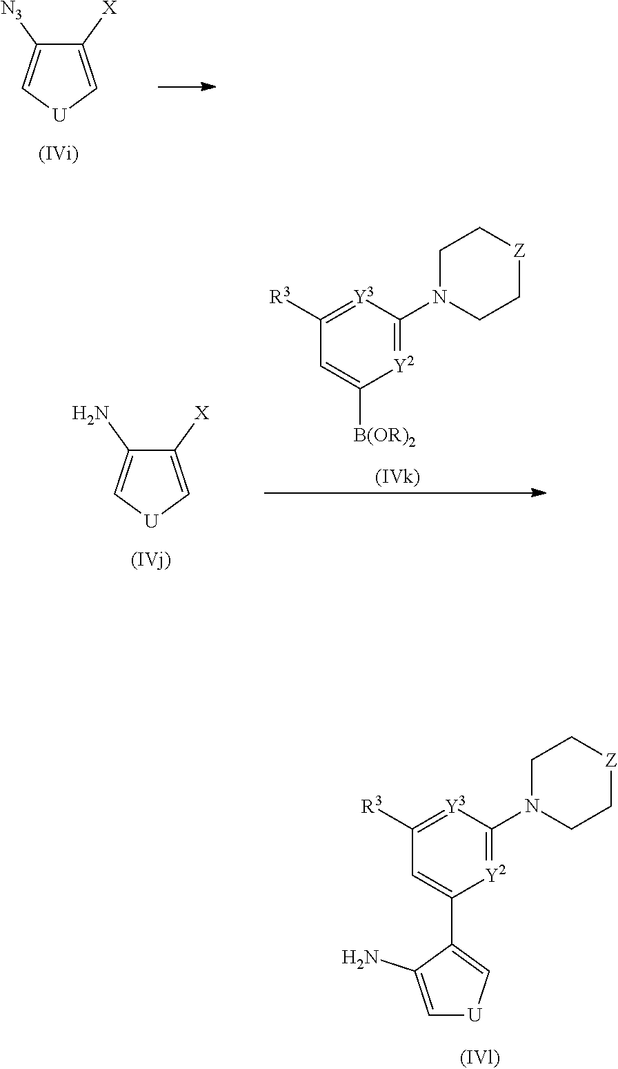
C1([X])=C[U]C=C1[N3].C1([X])=C[U]C=C1N.C1([R3])=[Y3]C(N2CC[Z]CC2)=[Y2]C([B(OR)2])=C1.C1([R3])=[Y3]C(N2CC[Z]CC2)=[Y2]C(C2=C[U]C=C2N)=C1
